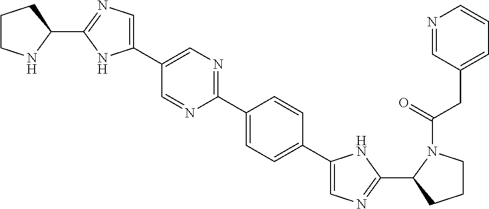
C1(C2=CN=C(C3=CC=C(C4=CN=C(C5CCCN5C(=O)CC5=CC=CN=C5)N4)C=C3)N=C2)=CN=C(C2CCCN2)N1
